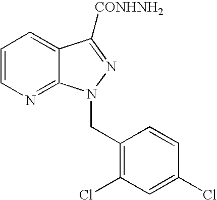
N1=C2C(=CC=C1)C([CONHNH2])=NN2CC1=C(Cl)C=C(Cl)C=C1
